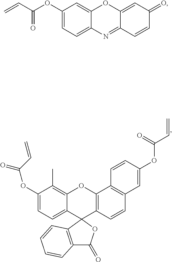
C12=C(C=CC3=C1C=CC(OC(C=C)=O)=C3)C1(C3=CC=C(OC(=O)C=C)C(C)=C3O2)OC(=O)C2=C1C=CC=C2.C1(OC(C=C)=O)=CC=C2C(=C1)OC1=CC(=O)C=CC1=N2
